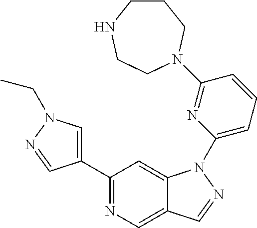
C1(C2=CN(CC)N=C2)=NC=C2C(=C1)N(C1=CC=CC(N3CCNCCC3)=N1)N=C2
